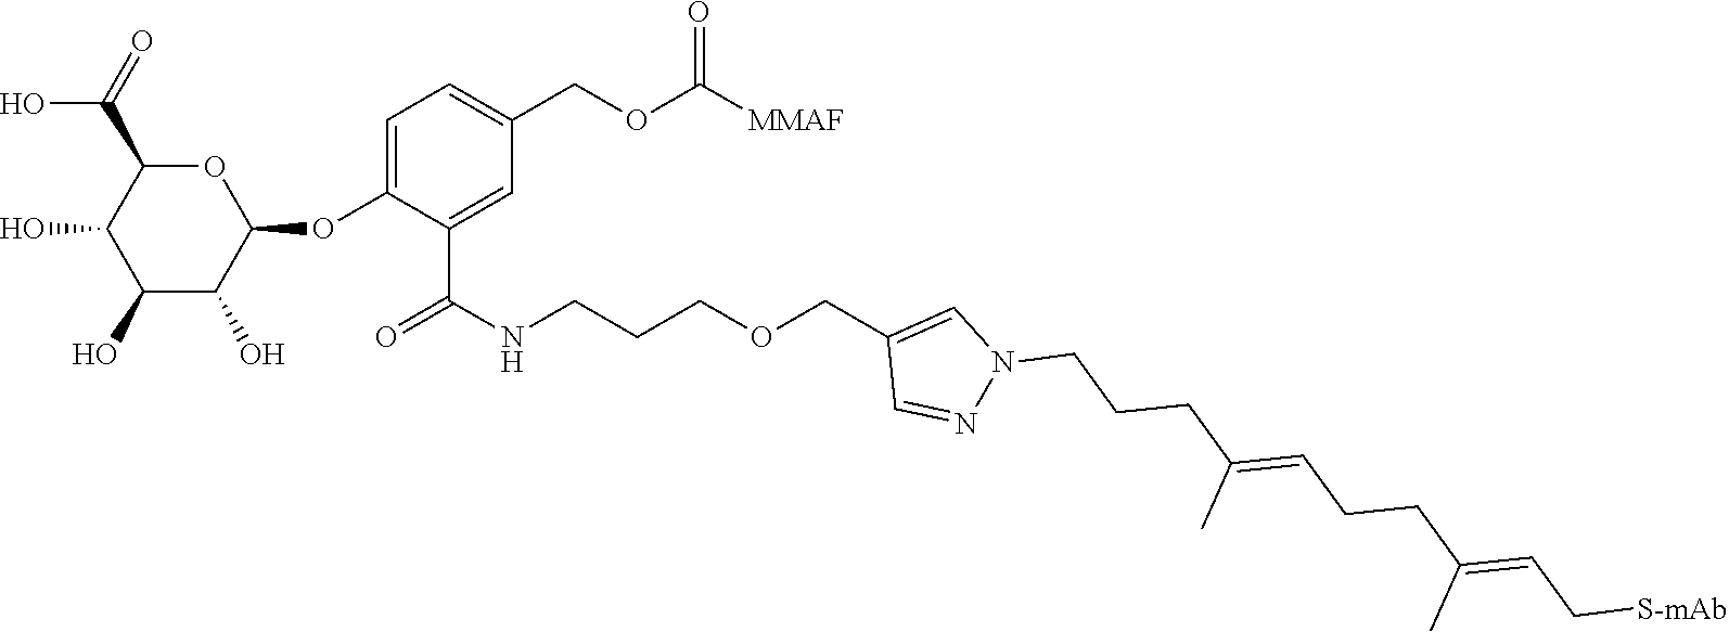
O1C(C(=O)O)C(O)C(O)C(O)C1OC1=CC=C(COC([MMAF])=O)C=C1C(NCCCOCC1=CN(CCCC(=CCCC(=CC[S-mAb])C)C)N=C1)=O
